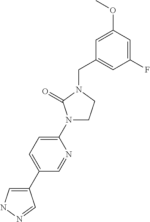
C1(C2=CC=C(N3CCN(CC4=CC(F)=CC(OC)=C4)C3=O)N=C2)=CNN=C1
